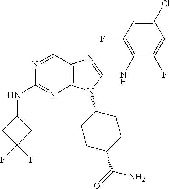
N1=CC2=C(N=C1NC1CC(F)(F)C1)N(C1CCC(C(=O)N)CC1)C(NC1=C(F)C=C(Cl)C=C1F)=N2
